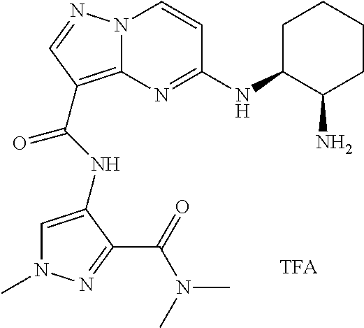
N1(C)C=C(NC(=O)C2=C3N(C=CC(NC4C(N)CCCC4)=N3)N=C2)C(C(=O)N(C)C)=N1
